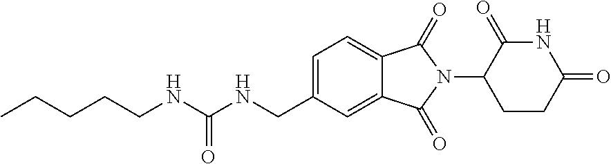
C(CCCC)NC(NCC1=CC=C2C(=C1)C(=O)N(C1C(=O)NC(=O)CC1)C2=O)=O
